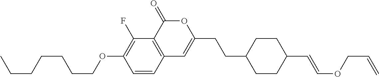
C1=CC2=C(C(F)=C1OCCCCCCC)C(=O)OC(CCC1CCC(C=COCC=C)CC1)=C2
